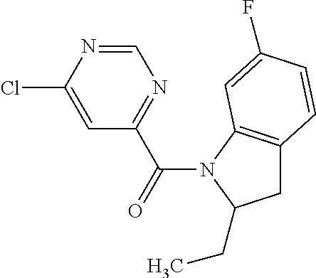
C1=NC(Cl)=CC(C(=O)N2C(CC)CC3=C2C=C(F)C=C3)=N1
